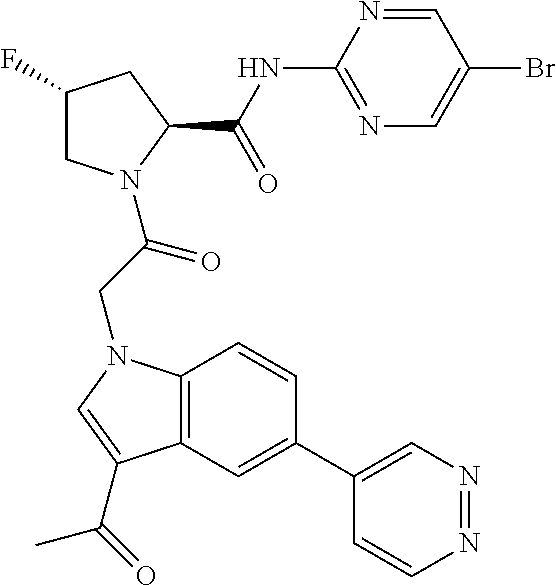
C12=C(C=C(C3=CN=NC=C3)C=C1)C(C(C)=O)=CN2CC(=O)N1CC(F)CC1C(=O)NC1=NC=C(Br)C=N1
